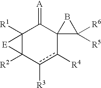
C12([R1])C([R2])(c([R3])c([R4])C3(C1=[A])C([R6])([R5])B3)[E]2
